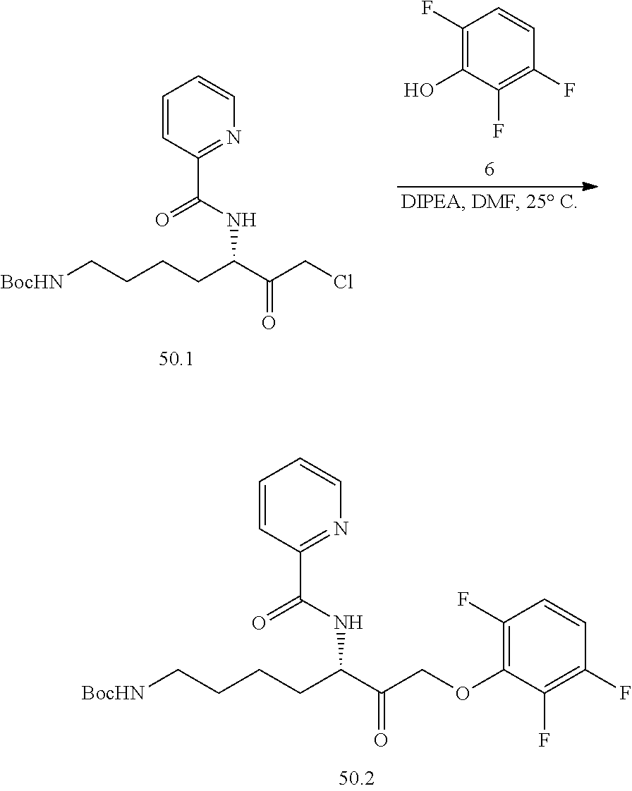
C1=CC(C(NC(C(=O)CCl)CCCC[BocHN])=O)=NC=C1.C1(F)=C(O)C(F)=C(F)C=C1.C1=CC(C(NC(C(=O)COC2=C(F)C=CC(F)=C2F)CCCC[BocHN])=O)=NC=C1
